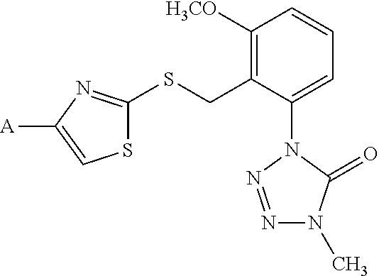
S1C(SCC2=C([H3CO])C=CC=C2N2N=NN(C)C2=O)=NC([A])=C1
